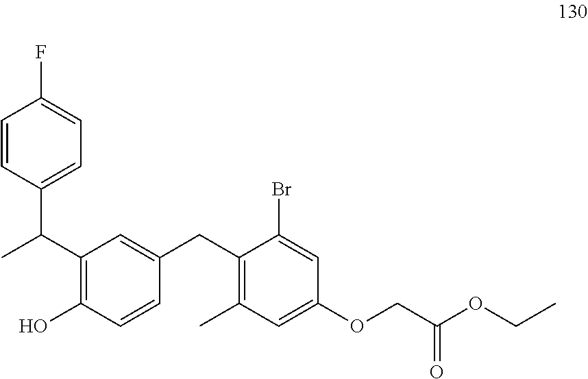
C1=CC(C(C)C2=C(O)C=CC(CC3=C(C)C=C(OCC(OCC)=O)C=C3Br)=C2)=CC=C1F
